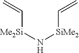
C([Me2Si]N[SiMe2]C=C)=C
